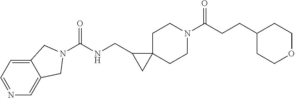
C1N(C(CCC2CCOCC2)=O)CCC2(C1)C(CNC(=O)N1CC3=CN=CC=C3C1)C2
